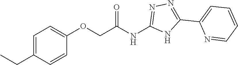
C1=C(CC)C=CC(OCC(NC2=NN=C(C3=CC=CC=N3)N2)=O)=C1
